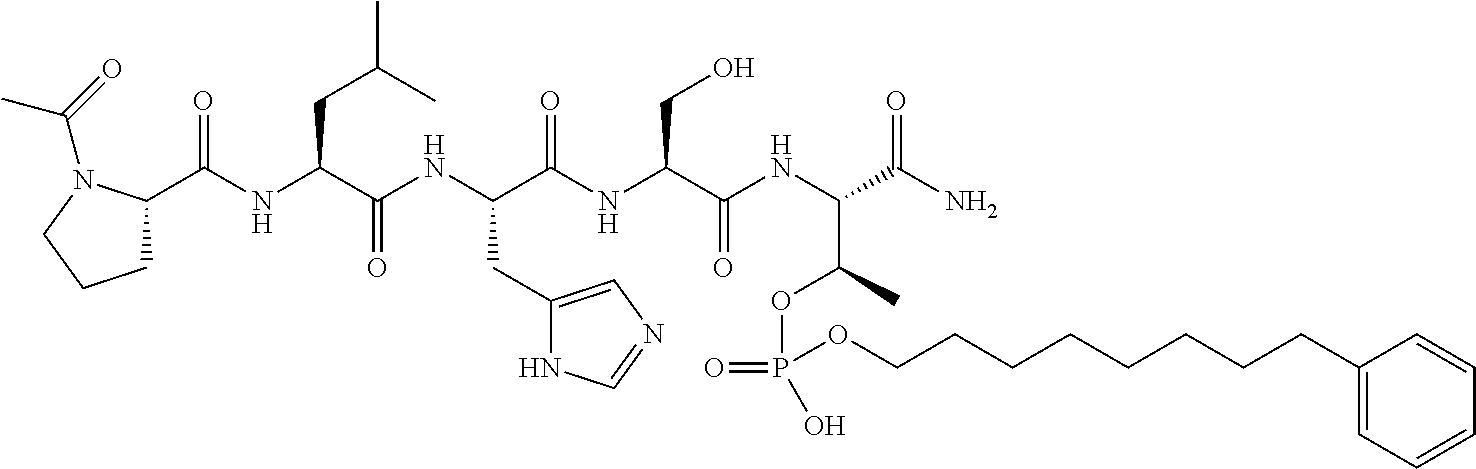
C1C(C(NC(C(NC(C(NC(C(NC(C(N)=O)C(C)OP(=O)(O)OCCCCCCCCC2=CC=CC=C2)=O)CO)=O)CC2=CN=CN2)=O)CC(C)C)=O)N(C(=O)C)CC1
